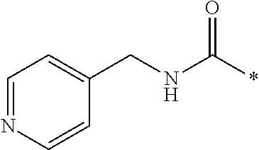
C1=NC=CC(CNC(*)=O)=C1
